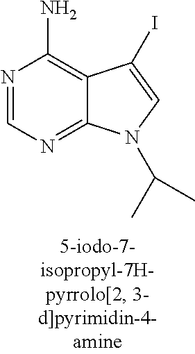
N1=CN=C2C(=C1N)C(I)=CN2C(C)C
